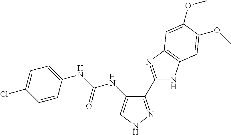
C(=O)(NC1=CNN=C1C1=NC2=C(N1)C=C(OC)C(OC)=C2)NC1=CC=C(Cl)C=C1
